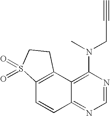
C12=C(C3=C(N(CC#C)C)N=CN=C3C=C1)CCS2(=O)=O
